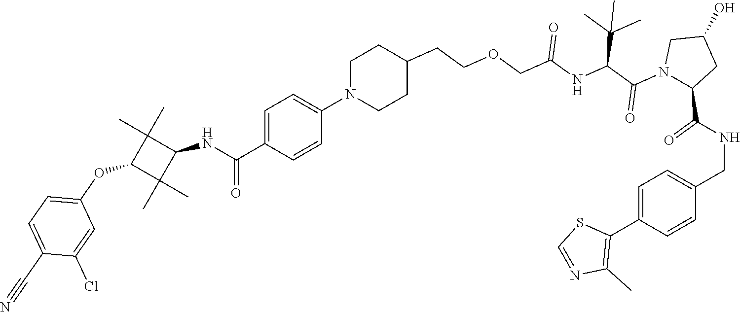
C1=C(C(NC2C(C)(C)C(OC3=CC=C(C#N)C(Cl)=C3)C2(C)C)=O)C=CC(N2CCC(CCOCC(NC(C(N3C(C(NCC4=CC=C(C5=C(C)N=CS5)C=C4)=O)CC(O)C3)=O)C(C)(C)C)=O)CC2)=C1
